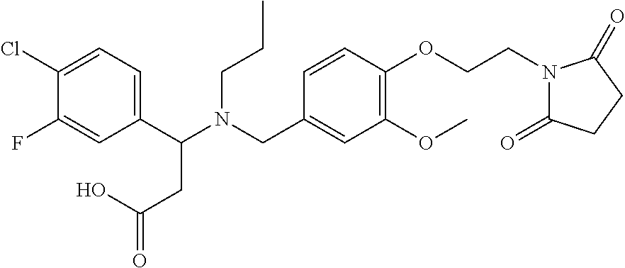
N(CC1=CC(OC)=C(OCCN2C(=O)CCC2=O)C=C1)(C(C1=CC=C(Cl)C(F)=C1)CC(=O)O)CCC
